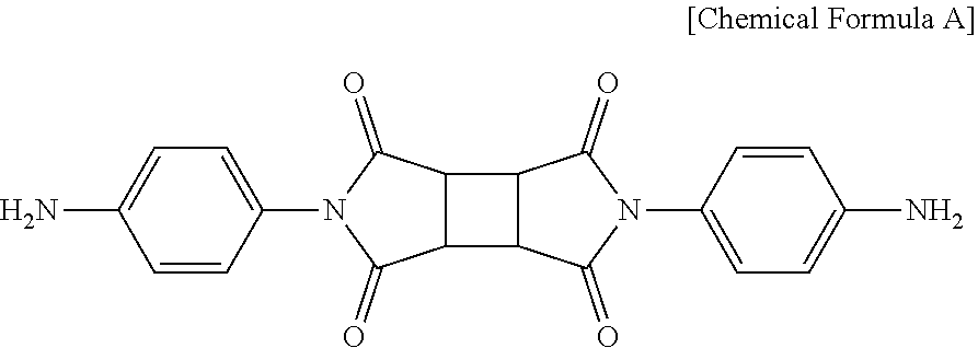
C12C(C3C1C(=O)N(C1=CC=C(N)C=C1)C3=O)C(=O)N(C1=CC=C(N)C=C1)C2=O
